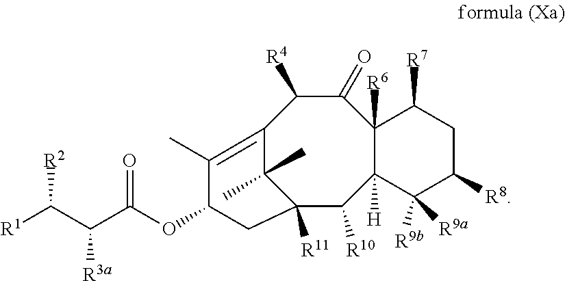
C12=C(C)C(OC(C(C([R1])[R2])[R3a])=O)CC([R11])(C1(C)C)C([R10])C1([H])C([R6])(C(=O)C2[R4])C([R7])CC([R8])C1([R9a])[R9b]
